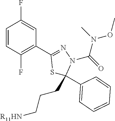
C1=CC(F)=C(C2=NN(C(N(OC)C)=O)C(CCC[R11HN])(C3=CC=CC=C3)S2)C=C1F
